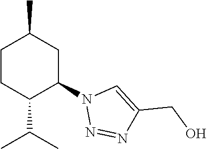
C1CC(C(C)C)C(N2N=NC(CO)=C2)CC1C
